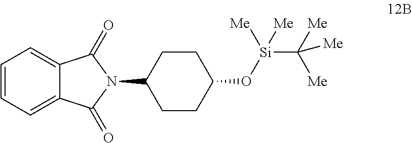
C1=CC=C2C(=C1)C(=O)N(C1CCC(O[Si](C([Me])([Me])[Me])([Me])[Me])CC1)C2=O
